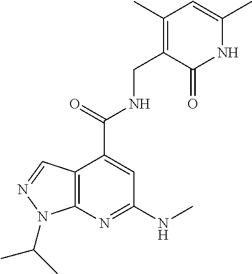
N1=C(NC)C=C(C(NCC2=C(C)C=C(C)NC2=O)=O)C2=C1N(C(C)C)N=C2
